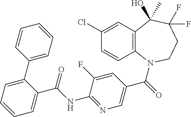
C1(Cl)=CC2=C(C=C1)N(C(=O)C1=CN=C(NC(C3=CC=CC=C3C3=CC=CC=C3)=O)C(F)=C1)CCC(F)(F)C2(O)C
